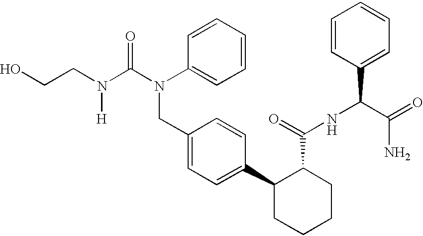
OCCN(C(N(C1=CC=CC=C1)CC1=CC=C(C2CCCCC2C(=O)NC(C(=O)N)C2=CC=CC=C2)C=C1)=O)[H]
